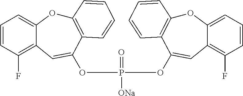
O1C2=CC=CC(F)=C2C=C(OP([ONa])(=O)OC2=CC3=C(F)C=CC=C3OC3=C2C=CC=C3)C2=C1C=CC=C2
